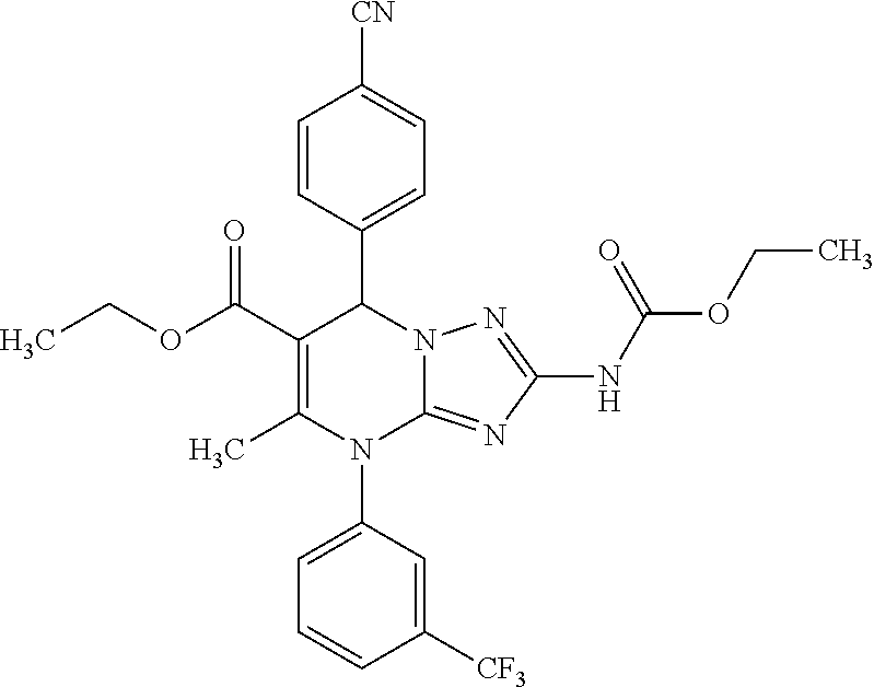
C1=CC(C2C(C(OCC)=O)=C(C)N(C3=CC=CC([CF3])=C3)C3=NC(NC(=O)OCC)=NN23)=CC=C1[CN]
